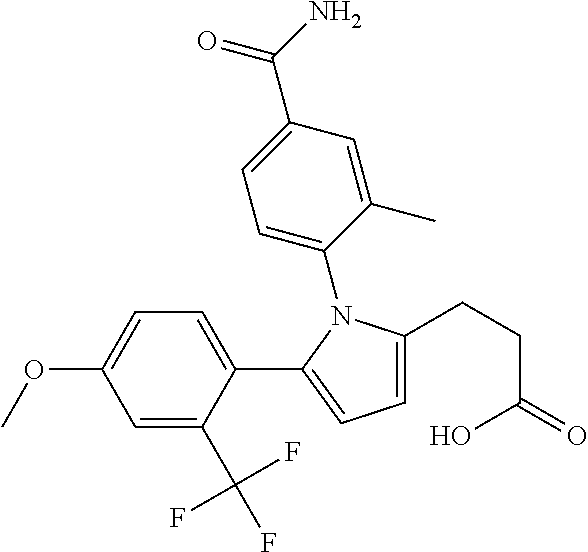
C1=C(C(=O)N)C=C(C)C(N2C(CCC(O)=O)=CC=C2C2=CC=C(OC)C=C2C(F)(F)F)=C1
